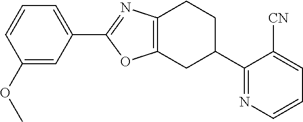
C1(OC)=CC(C2=NC3=C(O2)CC(C2=NC=CC=C2[CN])CC3)=CC=C1
